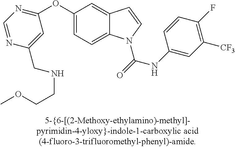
C1=C(OC2=NC=NC(CNCCOC)=C2)C=C2C(=C1)N(C(=O)NC1=CC([CF3])=C(F)C=C1)C=C2
